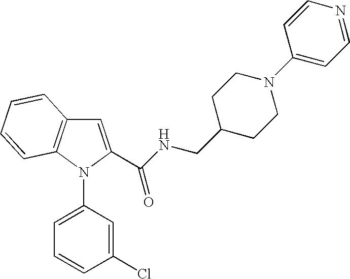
C1=C(C(NCC2CCN(C3=CC=NC=C3)CC2)=O)N(C2=CC=CC(Cl)=C2)C2=C1C=CC=C2
